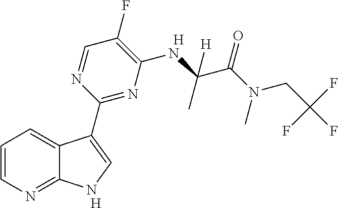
C1=CN=C2C(=C1)C(C1=NC(NC(C(N(CC(F)(F)F)C)=O)(C)[H])=C(F)C=N1)=CN2.[H].[H]
